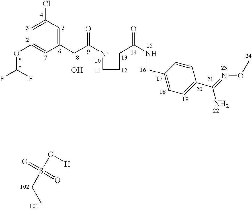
C(C)S(=O)(=O)O[H].C1=C(Cl)C=C(C(C(N2CCC2C(NCC2=CC=C(C(=NOC)N)C=C2)=O)=O)O)C=C1OC(F)F
